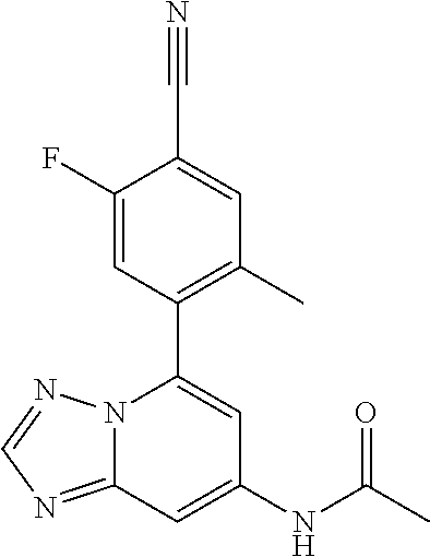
C1(F)=CC(C2=CC(NC(C)=O)=CC3=NC=NN23)=C(C)C=C1C#N
